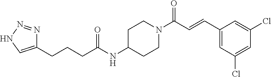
C1(C=CC(N2CCC(NC(CCCC3=CNN=N3)=O)CC2)=O)=CC(Cl)=CC(Cl)=C1
